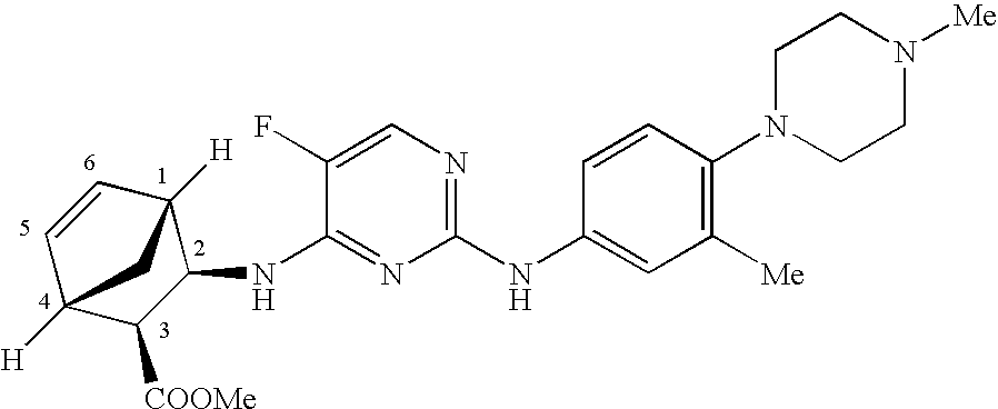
C1(NC2=CC([Me])=C(N3CCN([Me])CC3)C=C2)=NC=C(F)C(NC2C3([H])C=CC([H])(C2[COOMe])C3)=N1
